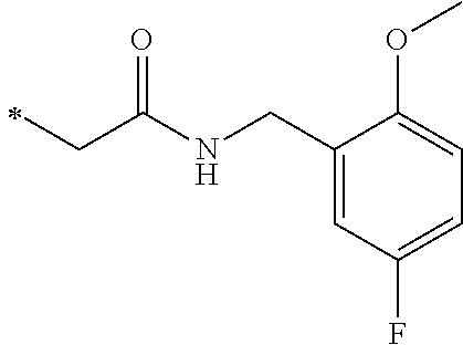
C(NC(CC)=O)C1=CC(F)=CC=C1OC
